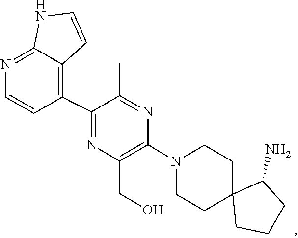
C1C2(CCCC2N)CCN(C2=C(CO)N=C(C3=C4C(=NC=C3)NC=C4)C(C)=N2)C1
